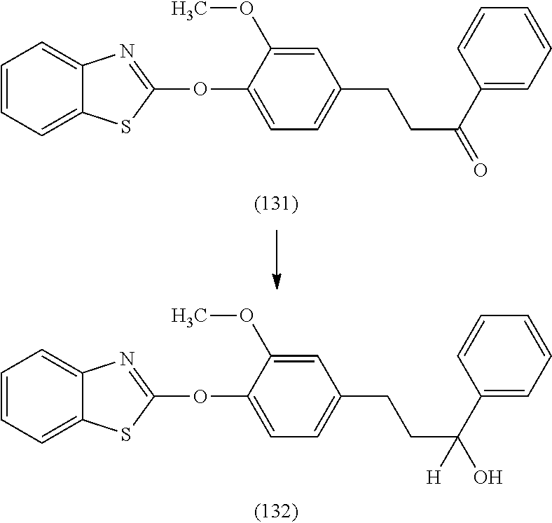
C1=CC=C2C(=C1)N=C(OC1=CC=C(CCC(O)(C3=CC=CC=C3)[H])C=C1OC)S2.C1=CC=C2C(=C1)N=C(OC1=CC=C(CCC(=O)C3=CC=CC=C3)C=C1OC)S2
